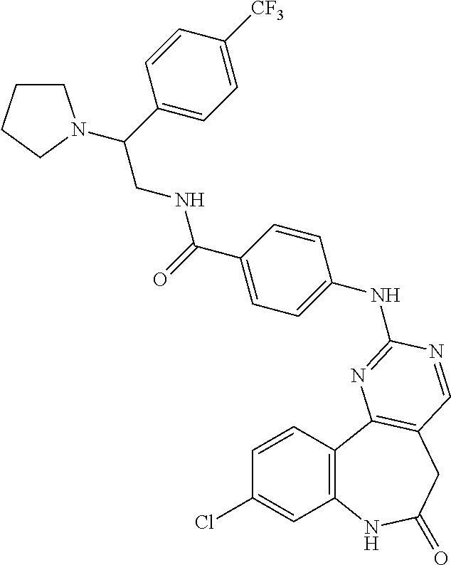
C1=CC2=C(C=C1Cl)NC(=O)CC1=C2N=C(NC2=CC=C(C(=O)NCC(C3=CC=C([CF3])C=C3)N3CCCC3)C=C2)N=C1
